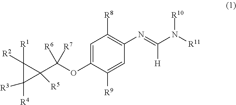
C1=C(OC(C2([R5])C([R2])([R1])C2([R3])[R4])([R6])[R7])C([R9])=CC(N=C([H])N([R10])[R11])=C1[R8]
